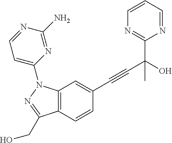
C1(C(C#CC2=CC3=C(C=C2)C(CO)=NN3C2=CC=NC(N)=N2)(O)C)=NC=CC=N1
